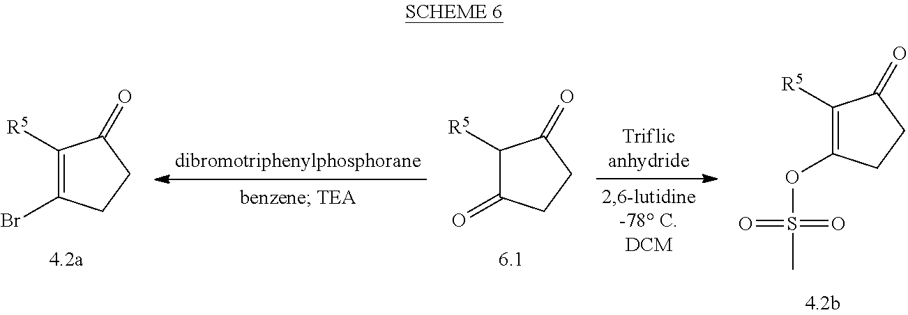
C1([R5])=C(Br)CCC1=O.C1([R5])C(=O)CCC1=O.C1([R5])=C(OS(=O)(=O)C)CCC1=O
